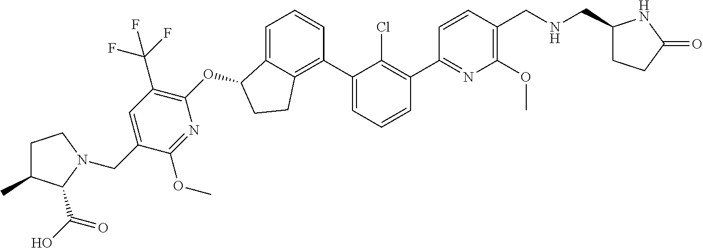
O(C1C2=CC=CC(C3=CC=CC(C4=NC(OC)=C(CNCC5CCC(=O)N5)C=C4)=C3Cl)=C2CC1)C1=C(C(F)(F)F)C=C(CN2C(C(O)=O)C(C)CC2)C(OC)=N1
